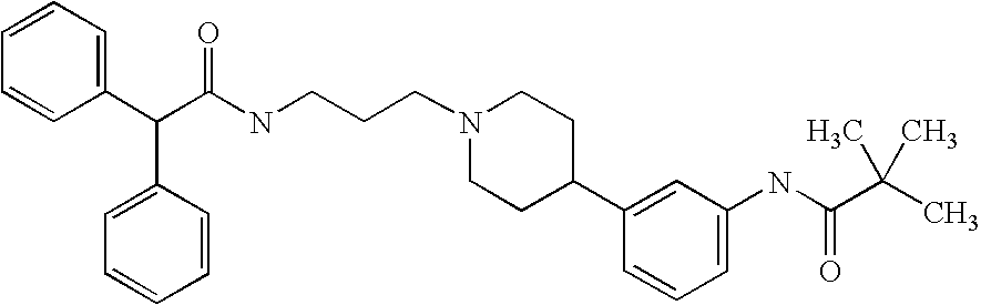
C(C(C1=CC=CC=C1)C1=CC=CC=C1)(NCCCN1CCC(C2=CC(NC(C(C)(C)C)=O)=CC=C2)CC1)=O
